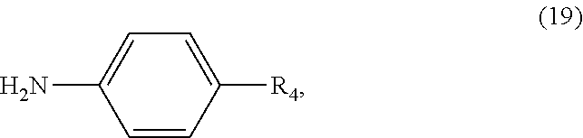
NC1=CC=C([R4])C=C1
